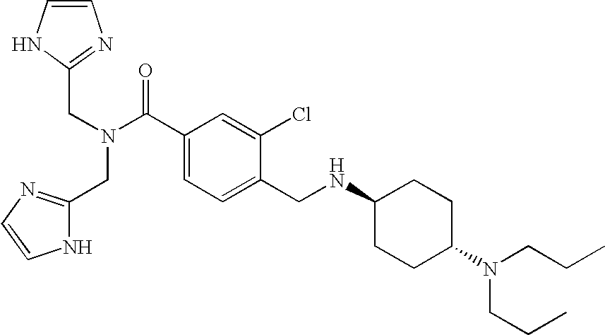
C(C1=NC=CN1)N(CC1=NC=CN1)C(C1=CC=C(CNC2CCC(N(CCC)CCC)CC2)C(Cl)=C1)=O
